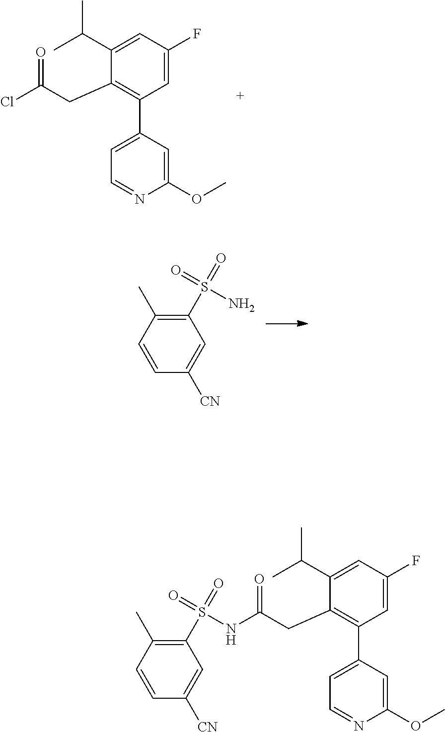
C1=C(F)C=C(C(C)C)C(CC(Cl)=O)=C1C1=CC=NC(OC)=C1.C1(S(N)(=O)=O)=C(C)C=CC([CN])=C1.C1=C(F)C=C(C(C)C)C(CC(=O)NS(C2=C(C)C=CC([CN])=C2)(=O)=O)=C1C1=CC=NC(OC)=C1
